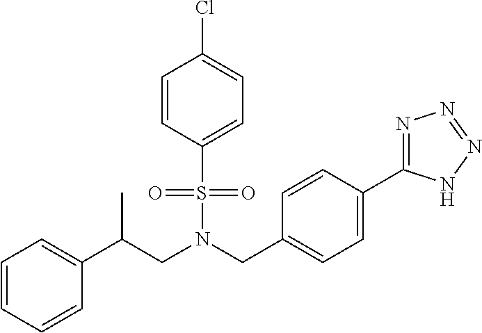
C(N(CC1=CC=C(C2=NN=NN2)C=C1)S(=O)(=O)C1=CC=C(Cl)C=C1)C(C1=CC=CC=C1)C
